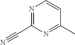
N1=C(C#N)N=C(C)C=C1
